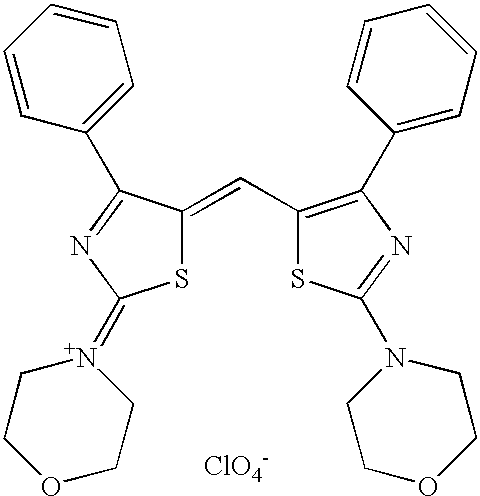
S1C(=CC2=C(C3=CC=CC=C3)N=C(N3CCOCC3)S2)C(C2=CC=CC=C2)=NC1=[N+]1CCOCC1.[ClO4-]
